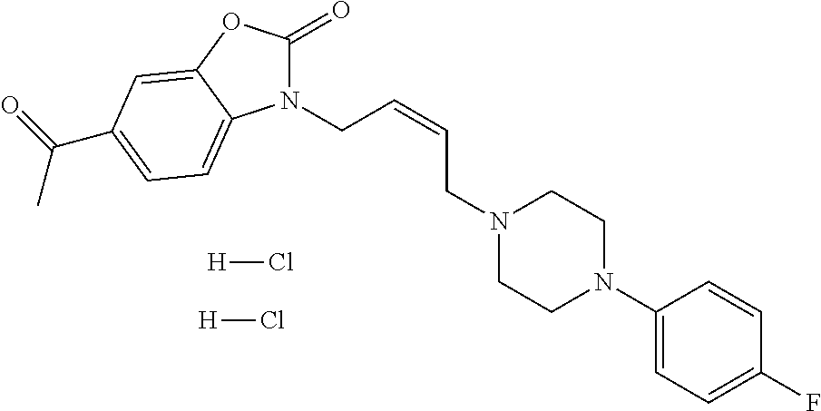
N1(CC=CCN2CCN(C3=CC=C(F)C=C3)CC2)C(=O)OC2=CC(C(=O)C)=CC=C12.[H]Cl.[H]Cl
